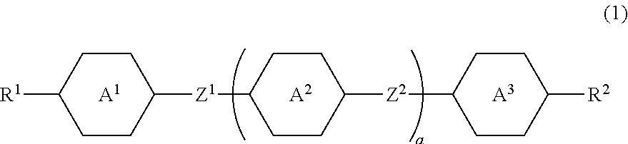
[R1]C1CCC([Z1]C2CCC([Z2]C3CCC([R2])CC3)CC2)CC1.[A1].[A2].[A3]
